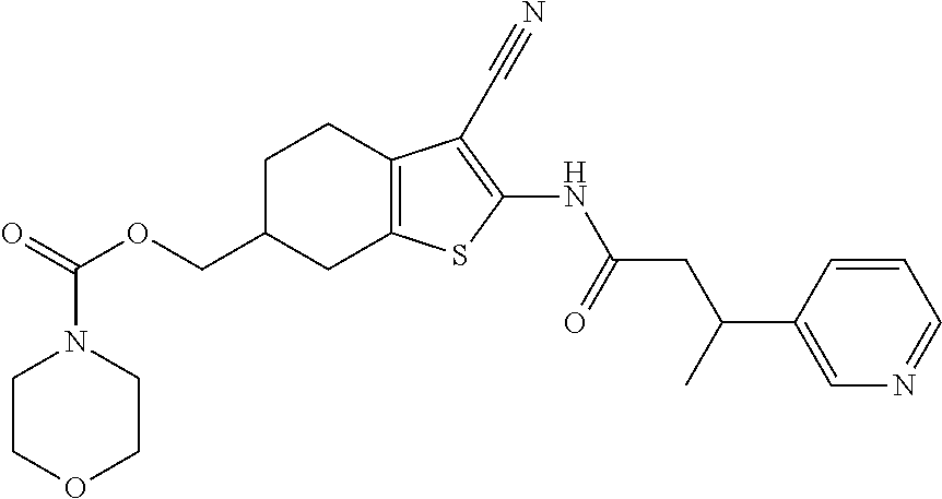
C(OCC1CC2=C(CC1)C(C#N)=C(NC(CC(C1=CN=CC=C1)C)=O)S2)(N1CCOCC1)=O
